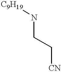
[C9H19]NCC[CN]
